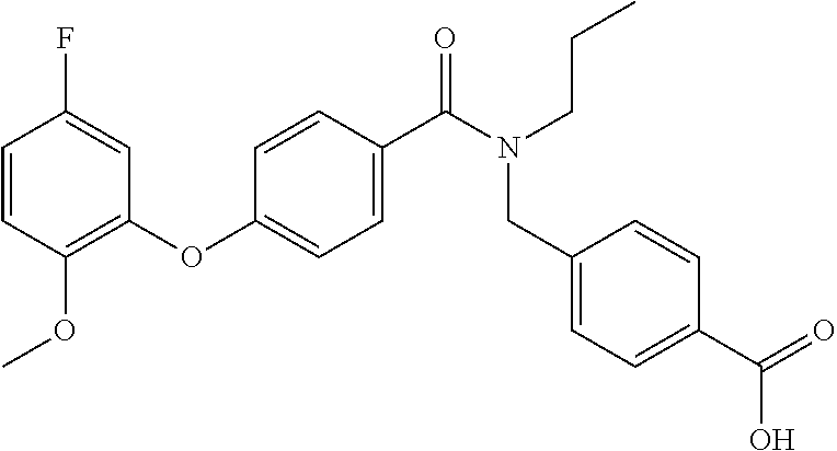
C1=CC(OC)=C(OC2=CC=C(C(N(CC3=CC=C(C(=O)O)C=C3)CCC)=O)C=C2)C=C1F
